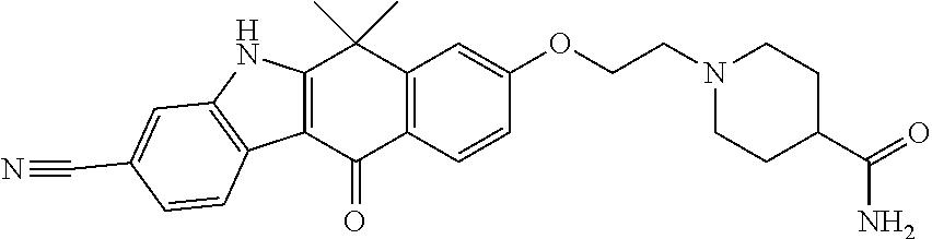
C12=C(C=CC(OCCN3CCC(C(=O)N)CC3)=C1)C(=O)C1=C(C2(C)C)NC2=C1C=CC(C#N)=C2
